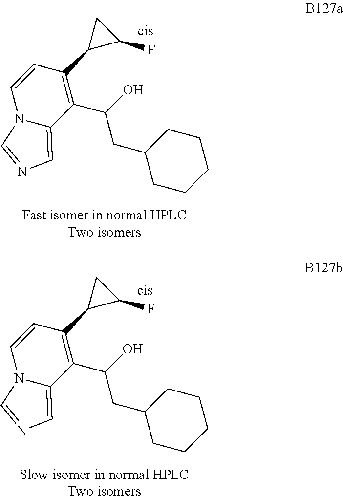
C(CC1CCCCC1)(O)C1=C(C2C(F)C2)C=CN2C1=CN=C2.C(CC1CCCCC1)(O)C1=C(C2C(F)C2)C=CN2C1=CN=C2
